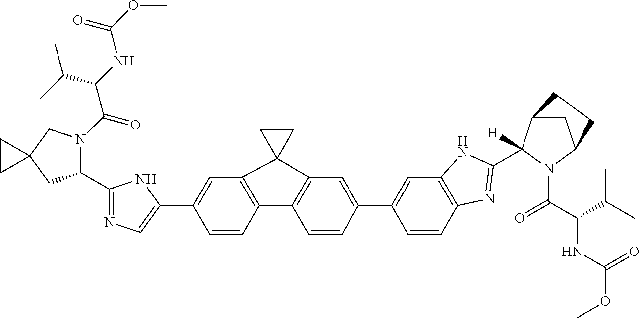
C1=C(C2=CN=C(C3N(C(=O)C(NC(OC)=O)C(C)C)CC4(C3)CC4)N2)C=CC2=C1C1(C3=C2C=CC(C2=CC4=C(C=C2)N=C(C2([H])C5CC(N2C(C(C(C)C)NC(=O)OC)=O)CC5)N4)=C3)CC1
